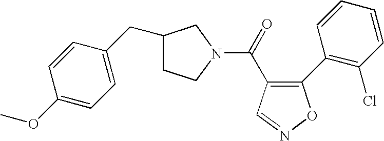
C(=O)(C1=C(C2=C(Cl)C=CC=C2)ON=C1)N1CCC(CC2=CC=C(OC)C=C2)C1
